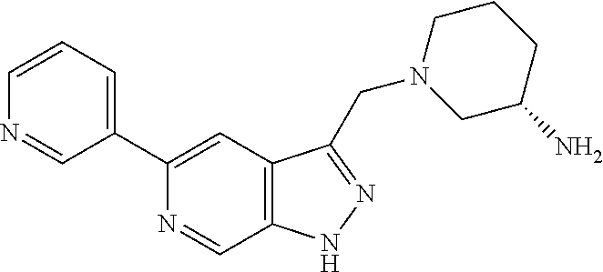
C1=CC=C(C2=CC3=C(C=N2)NN=C3CN2CC(N)CCC2)C=N1
